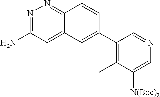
N1=C(N)C=C2C(=N1)C=CC(C1=C(C)C([N(Boc)2])=CN=C1)=C2
